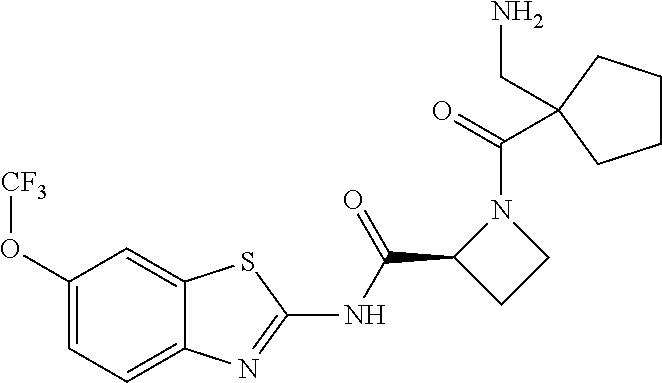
C1(O[CF3])=CC=C2C(=C1)SC(NC(C1CCN1C(=O)C1(CN)CCCC1)=O)=N2
